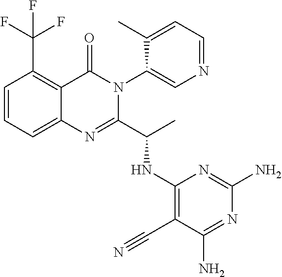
C1=CC=C2C(=C1C(F)(F)F)C(=O)N(C1=CN=CC=C1C)C(C(C)NC1=C(C#N)C(N)=NC(N)=N1)=N2
